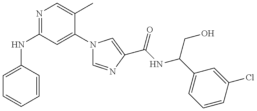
N(C1=NC=C(C)C(N2C=NC(C(NC(C3=CC=CC(Cl)=C3)CO)=O)=C2)=C1)C1=CC=CC=C1
